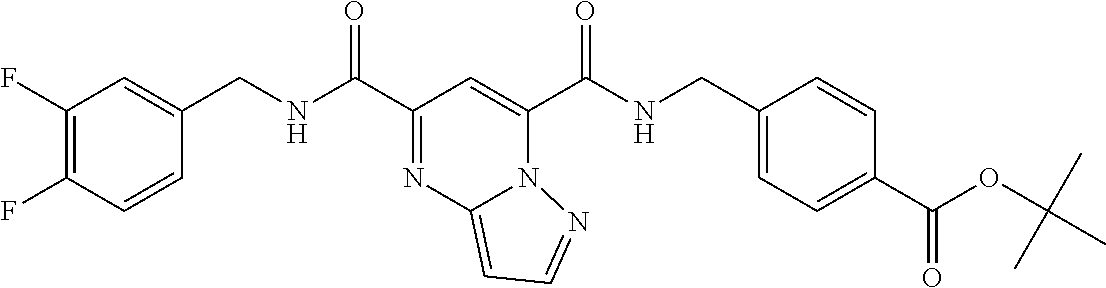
C1=CC(F)=C(F)C=C1CNC(C1=NC2=CC=NN2C(C(NCC2=CC=C(C(=O)OC(C)(C)C)C=C2)=O)=C1)=O
